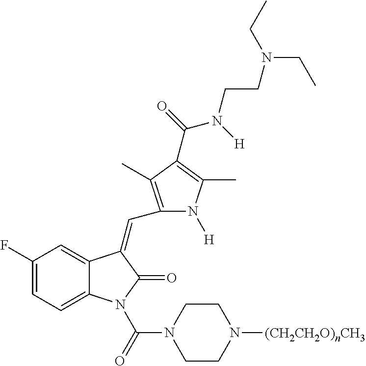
C(=O)(N1C2=CC=C(F)C=C2C(=CC2=C(C)C(C(=O)N([H])CCN(CC)CC)=C(C)N2[H])C1=O)N1CCN([(CH2CH2O)nCH3])CC1
